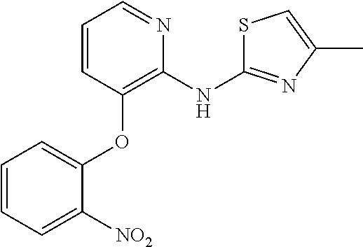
C1=CC=C([NO2])C(OC2=C(NC3=NC(C)=CS3)N=CC=C2)=C1
